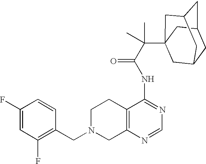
C1N(CC2=C(F)C=C(F)C=C2)CC2=C(C1)C(NC(=O)C(C13CC4CC(CC(C1)C4)C3)(C)C)=NC=N2
